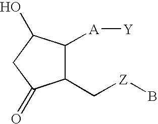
C1(C[Z]B)C([A][Y])C(O)CC1=O
